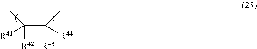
C(C([R43])([R44])C)([R42])([R41])C
